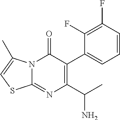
N12C(=NC(C(C)N)=C(C3=CC=CC(F)=C3F)C1=O)SC=C2C
